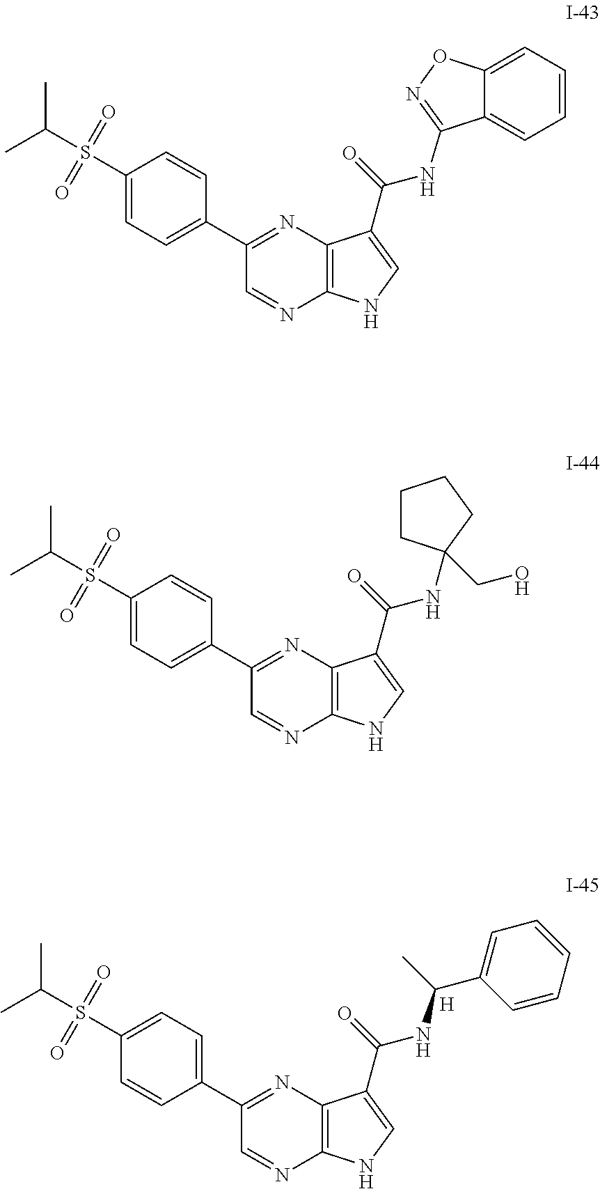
C1(S(C(C)C)(=O)=O)=CC=C(C2=NC3=C(N=C2)NC=C3C(=O)NC2=NOC3=CC=CC=C32)C=C1.C1(S(C(C)C)(=O)=O)=CC=C(C2=NC3=C(N=C2)NC=C3C(=O)NC(C)C2=CC=CC=C2)C=C1.[H].C1(S(C(C)C)(=O)=O)=CC=C(C2=NC3=C(N=C2)NC=C3C(=O)NC2(CO)CCCC2)C=C1
